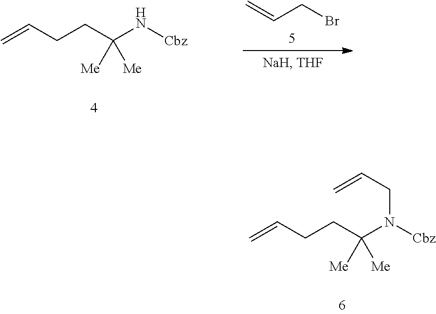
C=CCCC(N[Cbz])([Me])[Me].C=CCBr.C=CCCC(N([Cbz])CC=C)([Me])[Me]
